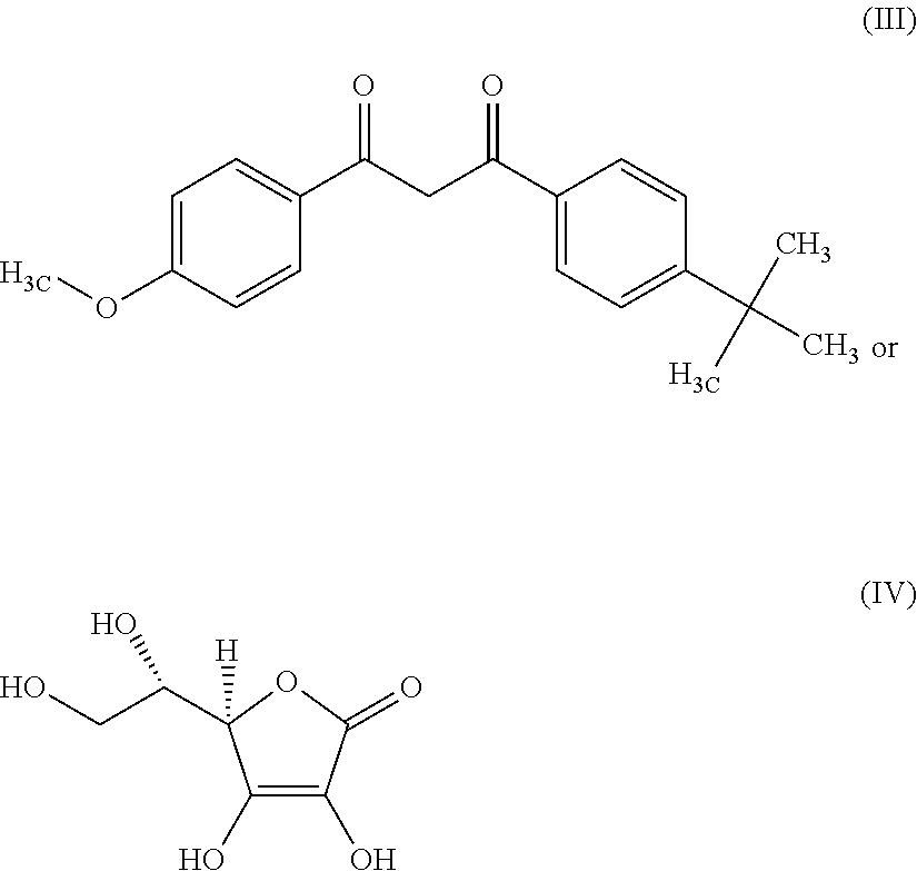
C1=C(OC)C=CC(C(CC(C2=CC=C(C(C)(C)C)C=C2)=O)=O)=C1.C1(O)=C(O)C(=O)OC1(C(CO)O)[H]
